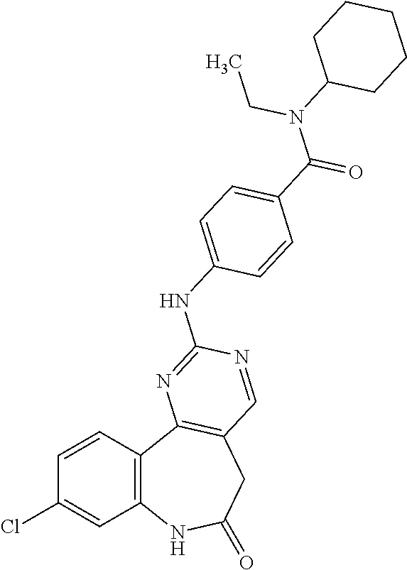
C1=CC2=C(C=C1Cl)NC(=O)CC1=C2N=C(NC2=CC=C(C(=O)N(C3CCCCC3)CC)C=C2)N=C1
